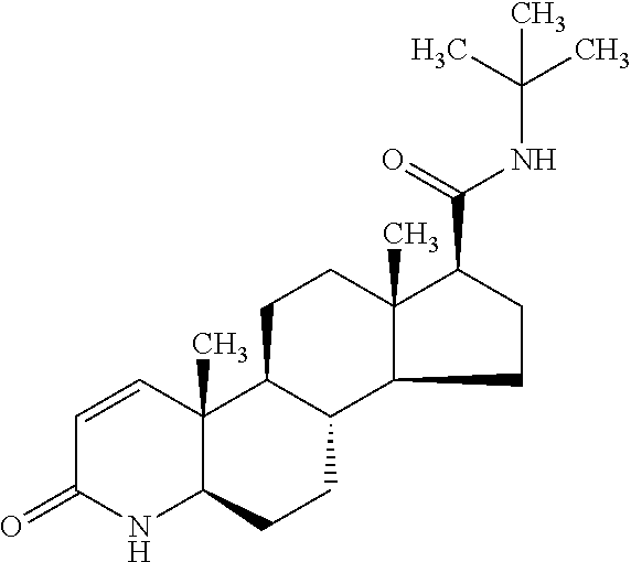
C1=CC2(C)C(NC1=O)CCC1C2CCC2(C)C1CCC2C(=O)NC(C)(C)C
